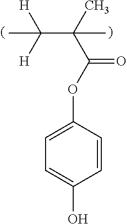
C(C(C)(C(C)([H])[H])C)(=O)OC1=CC=C(O)C=C1
